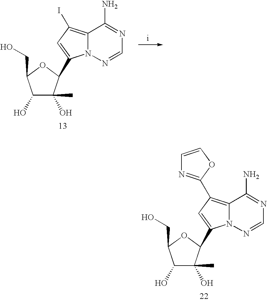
C1(O)C(O)(C)C(C2=CC(I)=C3N2N=CN=C3N)OC1CO.C1(O)C(O)(C)C(C2=CC(C3=NC=CO3)=C3N2N=CN=C3N)OC1CO
